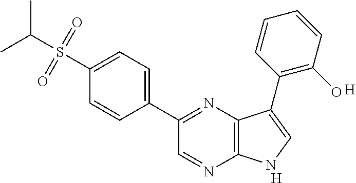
C1(C2=NC3=C(N=C2)NC=C3C2=C(O)C=CC=C2)=CC=C(S(C(C)C)(=O)=O)C=C1.[H].[H]
